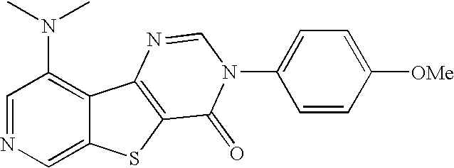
C1(N(C)C)=C2C(=CN=C1)SC1=C2N=CN(C2=CC=C([OMe])C=C2)C1=O
